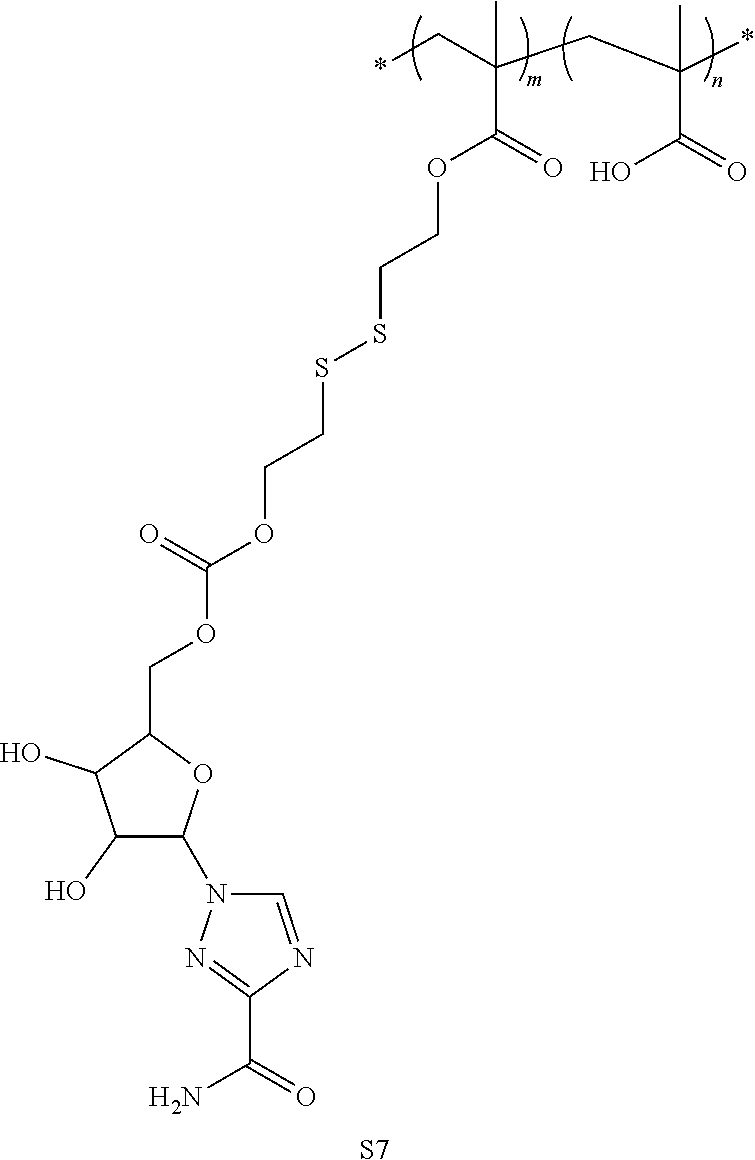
C(C(OCCSSCCOC(=O)OCC1C(O)C(O)C(N2C=NC(C(N)=O)=N2)O1)=O)(C*)(CC(C(O)=O)(C)*)C.[S7]
